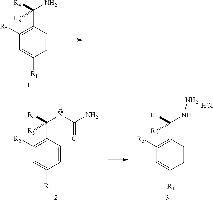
C1=CC(C([R4])(N)[R3])=C([R2])C=C1[R1].C1=CC(C([R4])(NC(N)=O)[R3])=C([R2])C=C1[R1].C1=CC(C([R4])(NN)[R3])=C([R2])C=C1[R1].Cl
